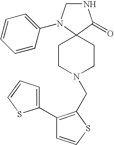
N1CN(C2=CC=CC=C2)C2(C1=O)CCN(CC1=C(C3=CC=CS3)C=CS1)CC2
